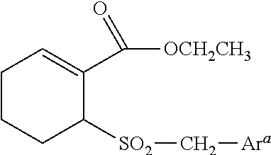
C1CCC([SO2]C[Ara])C(C([OCH2CH3])=O)=C1
